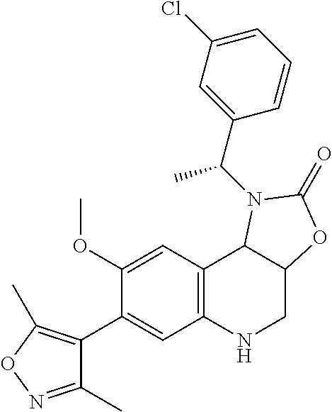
C1(OC)=CC2=C(C=C1C1=C(C)ON=C1C)NCC1C2N(C(C2=CC(Cl)=CC=C2)C)C(=O)O1
